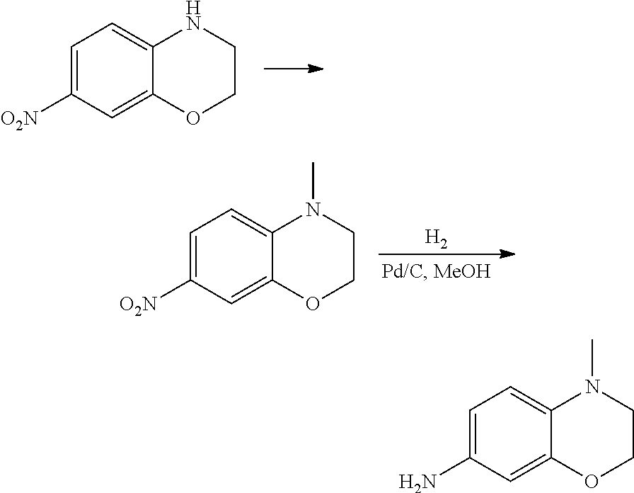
C1=C([O2N])C=C2C(=C1)NCCO2.[H2].C1=C([O2N])C=C2C(=C1)N(C)CCO2.C1=C(N)C=C2C(=C1)N(C)CCO2
